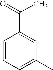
C1=CC=C(C)C=C1C(=O)C
